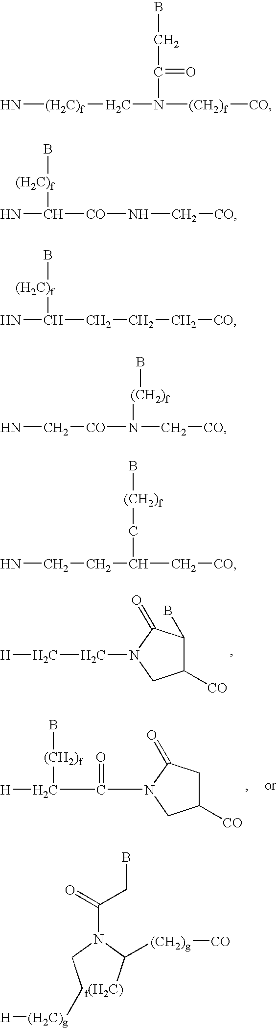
[H]CCN1CC([CO])C(B)C1=O.[H]C(C(N1CC([CO])CC1=O)=O)[(CH2)f]B.N[(H2C)f]CN([(CH2)f][CO])C(CB)=O.NC([CO]NC[CO])[(H2C)f]B.NC([(H2C)f]B)CCC[CO].NC[CO]N(C[CO])[(CH2)f]B.NCCC(C[CO])C[(CH2)f]B.C(CN(C([f(H2C)])[(CH2)g][CO])C(=O)CB)[(H2C)g][H]
